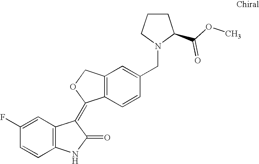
C1=C(F)C=CC2=C1C(=C1C3=C(C=C(CN4C(C(OC)=O)CCC4)C=C3)CO1)C(=O)N2
